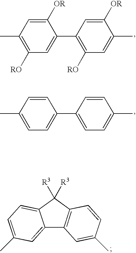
CC1=C([RO])C=C(C2=C([RO])C=C(C)C([OR])=C2)C([OR])=C1.CC1=CC=C(C2=CC=C(C)C=C2)C=C1.C12=CC(C)=CC=C1C([R3])([R3])C1=C2C=C(C)C=C1
